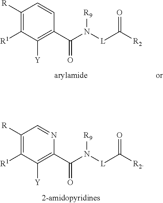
C1([R])=C([R1])C([Y])=C(C(=O)N([R9])[L]C([R2])=O)N=C1.C1([R])=C([R1])C([Y])=C(C(=O)N([R9])[L]C([R2])=O)C=C1
